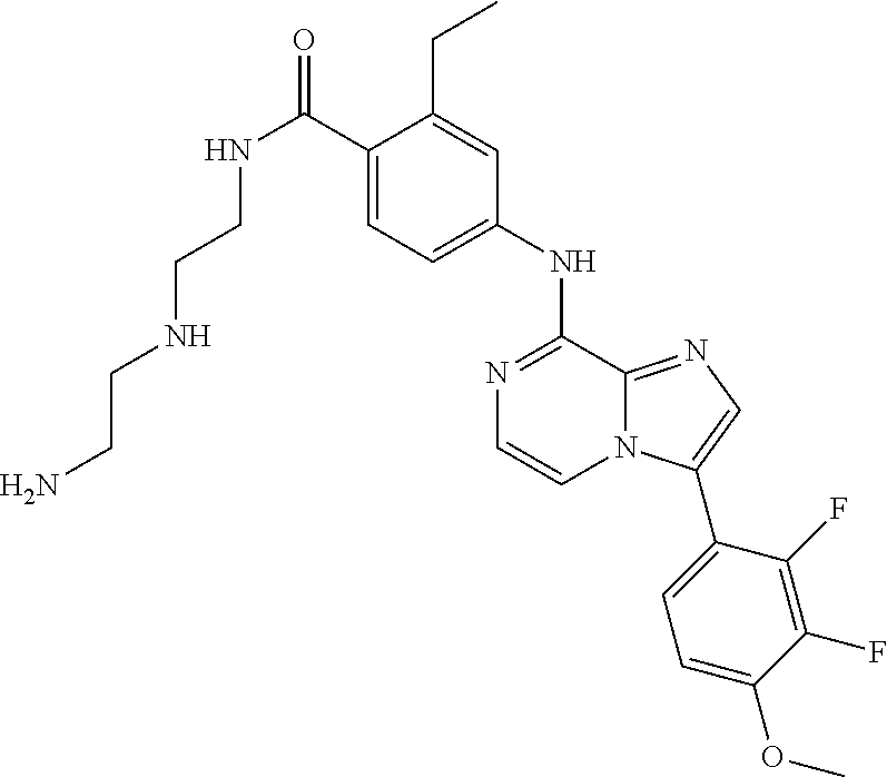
N(C(C1=CC=C(NC2=NC=CN3C2=NC=C3C2=CC=C(OC)C(F)=C2F)C=C1CC)=O)CCNCCN
